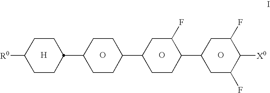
[H].O.O.C1CC(C2CCC(C3CCC(C4CC(F)C([X0])C(F)C4)C(F)C3)CC2)CCC1[R0].O
